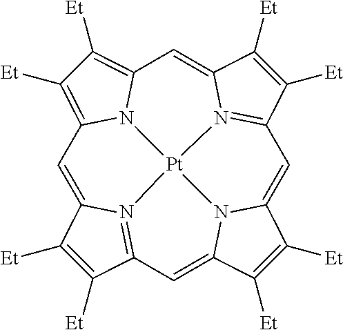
[Pt]123N4C5=C([Et])C([Et])=C4C=C4N1=C(C([Et])=C4[Et])C=C1N2C(=CC2=N3C(=C5)C([Et])=C2[Et])C([Et])=C1[Et]
